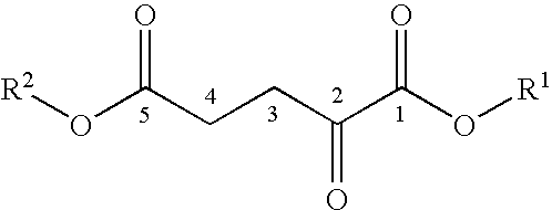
[R2]OC(CCC(C(O[R1])=O)=O)=O
